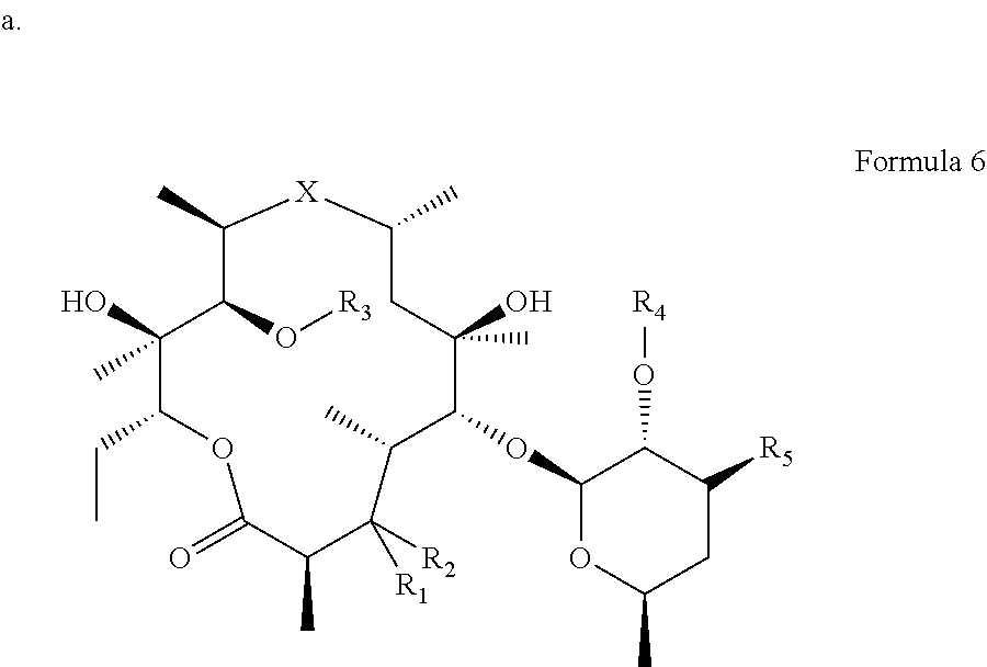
C1(O)(C)C(CC)OC(=O)C(C)C([R1])([R2])C(C)C(OC2OC(C)CC([R5])C2O[R4])C(O)(C)CC(C)[X]C(C)C1O[R3]
